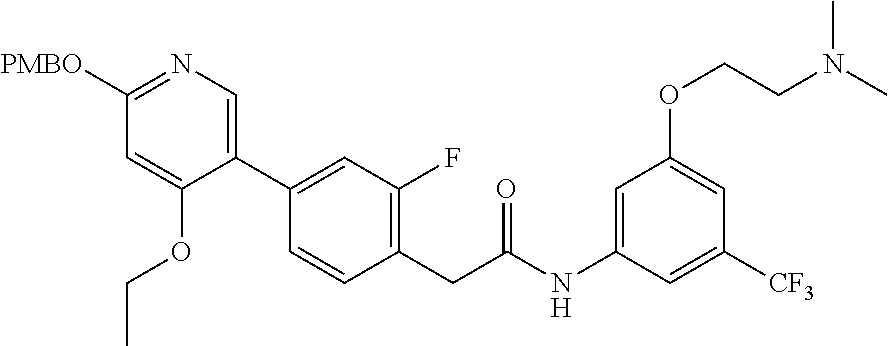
C1([PMBO])=NC=C(C2=CC(F)=C(CC(NC3=CC(OCCN(C)C)=CC([CF3])=C3)=O)C=C2)C(OCC)=C1
